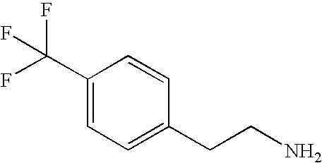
C1(C(F)(F)F)=CC=C(CCN)C=C1
